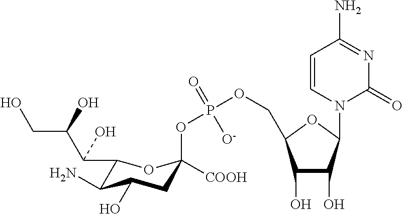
C1(C(C(CO)O)O)C(N)C(O)CC([COOH])(OP(OCC2C(O)C(O)C(N3C=CC(N)=NC3=O)O2)(=O)[O-])O1
